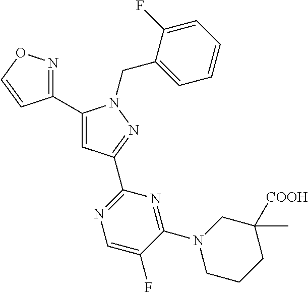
C1(C2=NOC=C2)=CC(C2=NC=C(F)C(N3CCCC(C)([COOH])C3)=N2)=NN1CC1=CC=CC=C1F
